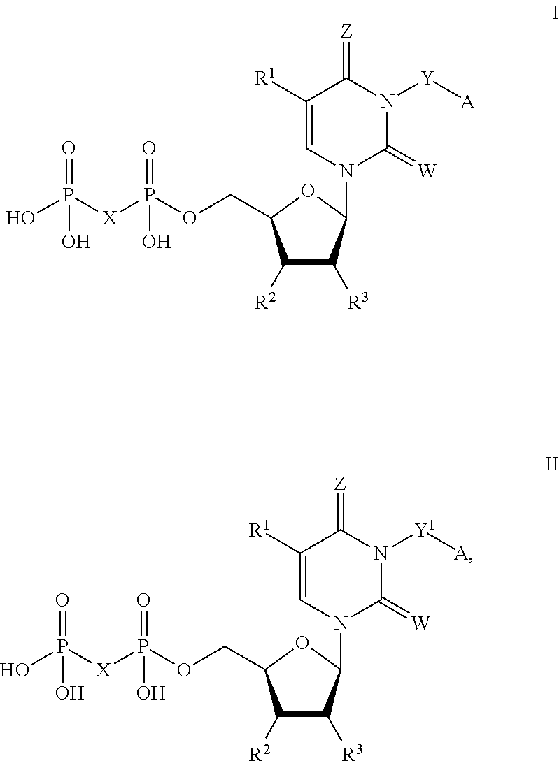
OP([X]P(OCC1C([R2])C([R3])C(N2C(=[W])N([Y1][A])C(=[Z])C([R1])=C2)O1)(=O)O)(=O)O.OP([X]P(OCC1C([R2])C([R3])C(N2C(=[W])N([Y][A])C(=[Z])C([R1])=C2)O1)(=O)O)(=O)O
